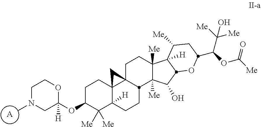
[A].O1C(OC2CCC34C([H])(C2([Me])[Me])CCC2C3(CCC3([Me])C2([Me])C(O)C2C3([H])C([Me])CC(C(OC([Me])=O)C([Me])([Me])O)O2)C4)([H])CN(C)CC1
